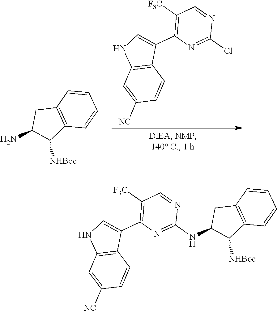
C1([F3C])=C(C2=CNC3=C2C=CC([NC])=C3)N=C(Cl)N=C1.C1([NHBoc])C2=C(CC1N)C=CC=C2.C1([F3C])=C(C2=CNC3=C2C=CC([NC])=C3)N=C(NC2C([NHBoc])C3=C(C2)C=CC=C3)N=C1
